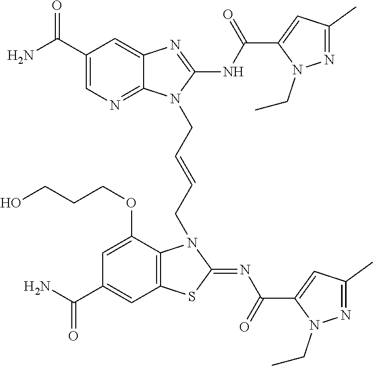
NC(C1=CN=C2C(=C1)N=C(NC(=O)C1=CC(C)=NN1CC)N2CC=CCN1C2=C(C=C(C(N)=O)C=C2OCCCO)SC1=NC(=O)C1=CC(C)=NN1CC)=O
